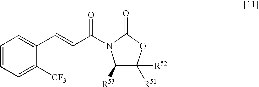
C1=CC=C([CF3])C(C=CC(=O)N2C([R53])C([R51])([R52])OC2=O)=C1
